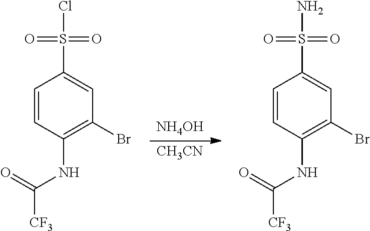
[NH4OH].[CH3CN].C1=CC(NC(=O)[CF3])=C(Br)C=C1S(=O)(=O)Cl.C1=CC(NC(=O)[CF3])=C(Br)C=C1S(=O)(=O)N
